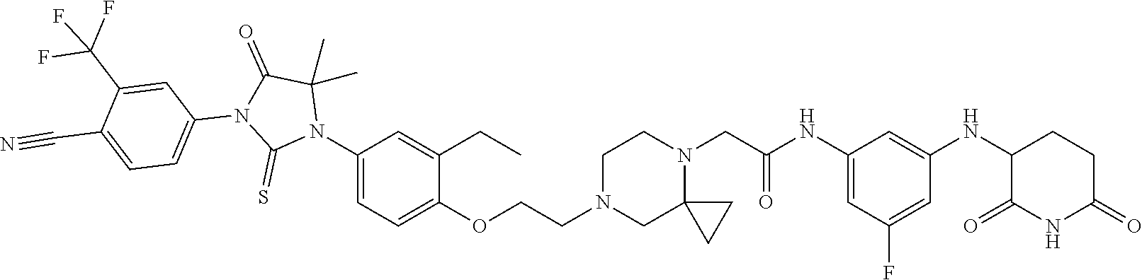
C1=C(NC(CN2CCN(CCOC3=CC=C(N4C(C)(C)C(=O)N(C5=CC=C(C#N)C(C(F)(F)F)=C5)C4=S)C=C3CC)CC23CC3)=O)C=C(NC2C(=O)NC(=O)CC2)C=C1F
